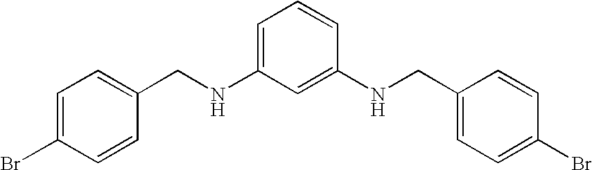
C1=C(Br)C=CC(CNC2=CC=CC(NCC3=CC=C(Br)C=C3)=C2)=C1
